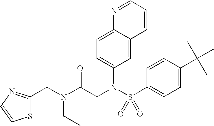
S1C(CN(C(CN(S(C2=CC=C(C(C)(C)C)C=C2)(=O)=O)C2=CC=C3C(=C2)C=CC=N3)=O)CC)=NC=C1
